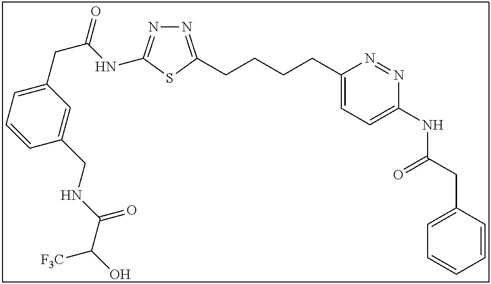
N1=C(CCCCC2=CC=C(NC(CC3=CC=CC=C3)=O)N=N2)SC(NC(CC2=CC=CC(CNC(C(O)[F3C])=O)=C2)=O)=N1
